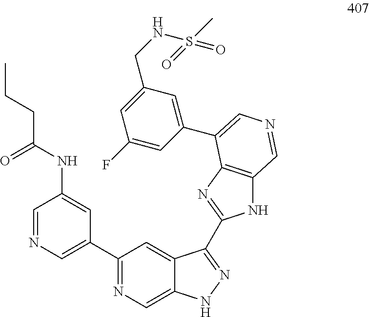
C1(C2=CN=CC(NC(CCC)=O)=C2)=NC=C2C(=C1)C(C1=NC3=C(N1)C=NC=C3C1=CC(CNS(=O)(C)=O)=CC(F)=C1)=NN2
